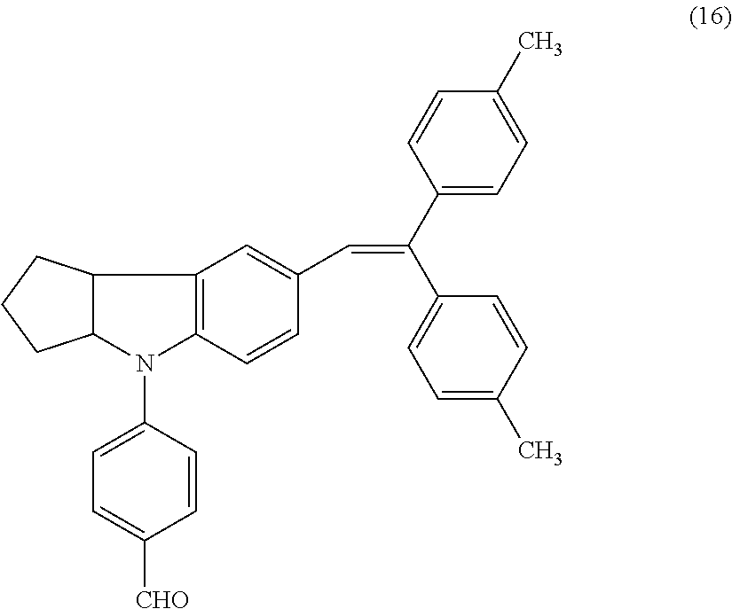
C12=C(C=CC(C=C(C3=CC=C(C)C=C3)C3=CC=C(C)C=C3)=C1)N(C1=CC=C([CHO])C=C1)C1C2CCC1
